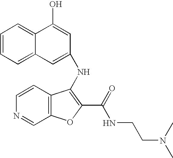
N(C1=C(C(=O)NCCN(C)C)OC2=C1C=CN=C2)C1=CC2=CC=CC=C2C(O)=C1
